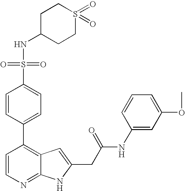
C1=CN=C2C(=C1C1=CC=C(S(=O)(NC3CCS(=O)(=O)CC3)=O)C=C1)C=C(CC(NC1=CC(OC)=CC=C1)=O)N2
